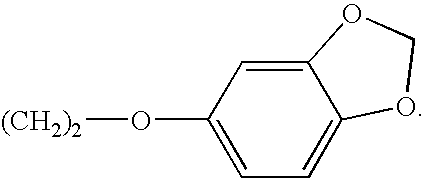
C1=C(O[(CH2)2])C=C2C(=C1)OCO2
